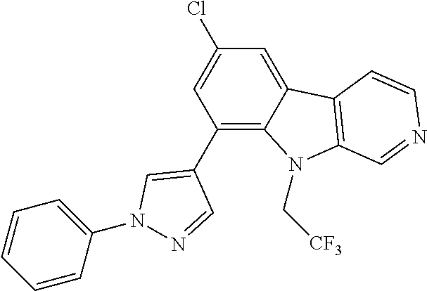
C1(C2=CN(C3=CC=CC=C3)N=C2)=C2C(=CC(Cl)=C1)C1=C(N2C[CF3])C=NC=C1
